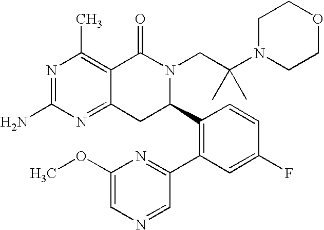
C12=NC(N)=NC(C)=C1C(=O)N(CC(N1CCOCC1)(C)C)C(C1=C(C3=NC(OC)=CN=C3)C=C(F)C=C1)C2
